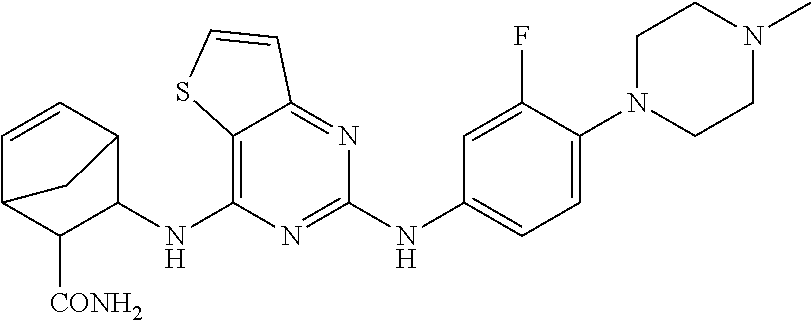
C12=C(NC3C4C=CC(C3[CONH2])C4)N=C(NC3=CC=C(N4CCN(C)CC4)C(F)=C3)N=C1C=CS2
